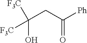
C(CC([Ph])=O)(O)([F3C])[F3C]
